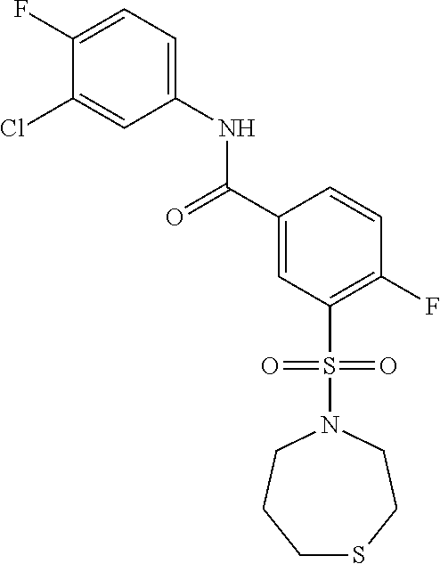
C1(F)=CC=C(NC(C2=CC(S(=O)(=O)N3CCCSCC3)=C(F)C=C2)=O)C=C1Cl
